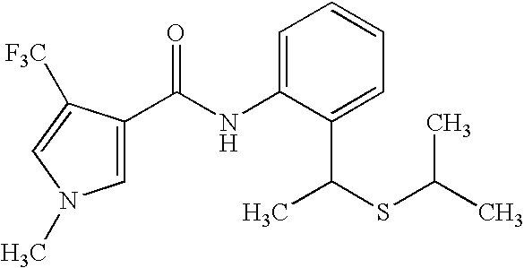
C1=C(C(NC2=CC=CC=C2C(SC(C)C)C)=O)C([F3C])=CN1C
